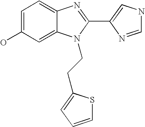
C1=C(O)C=C2C(=C1)N=C(C1=CNC=N1)N2CCC1=CC=CS1
